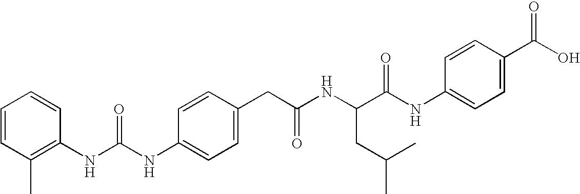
C1=CC(NC(NC2=C(C)C=CC=C2)=O)=CC=C1CC(NC(CC(C)C)C(NC1=CC=C(C(O)=O)C=C1)=O)=O
